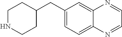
C1NCCC(CC2=CC=C3C(=C2)N=CC=N3)C1
